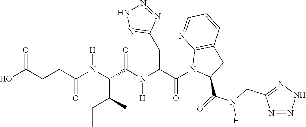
C(CC(N(C(C(C)CC)C(N(C(C(N1C(C(=O)N(CC2=NNN=N2)[H])CC2=C1N=CC=C2)=O)CC1=NNN=N1)[H])=O)[H])=O)C(O)=O
